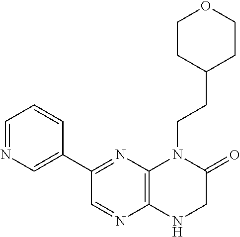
C1(C2=NC3=C(N=C2)NCC(=O)N3CCC2CCOCC2)=CN=CC=C1
